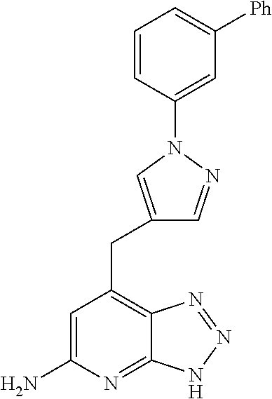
C1=C(N)N=C2C(=C1CC1=CN(C3=CC([Ph])=CC=C3)N=C1)N=NN2
